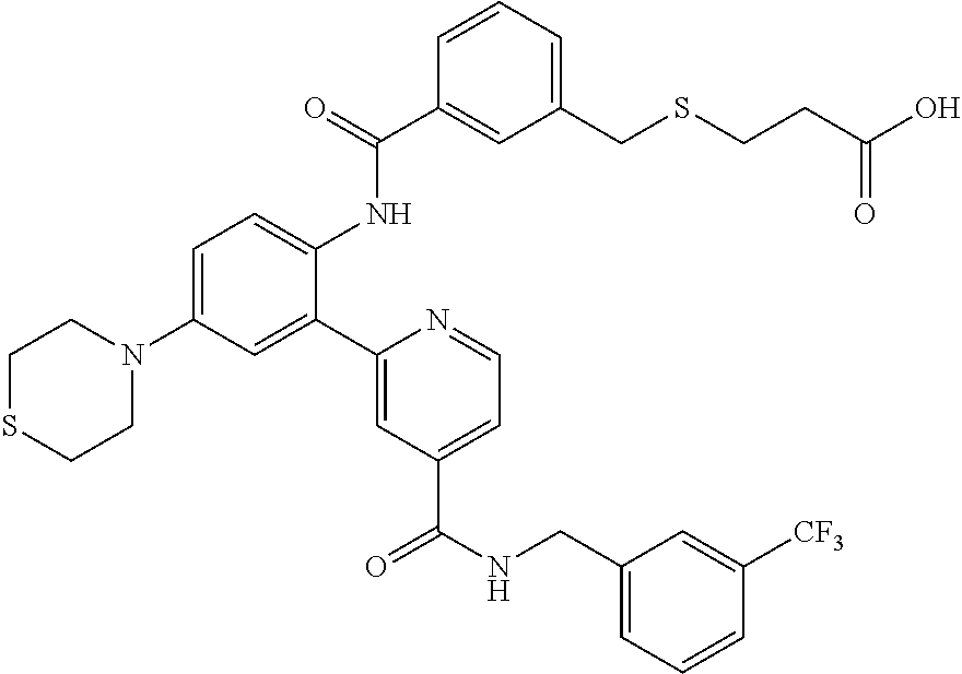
C1=C(N2CCSCC2)C=C(C2=CC(C(NCC3=CC=CC([CF3])=C3)=O)=CC=N2)C(NC(C2=CC(CSCCC(O)=O)=CC=C2)=O)=C1
